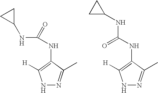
N1=C(C)C(NC(=O)NC2CC2)=C([H])N1.N1=C(C)C(NC(=O)NC2CC2)=C([H])N1
